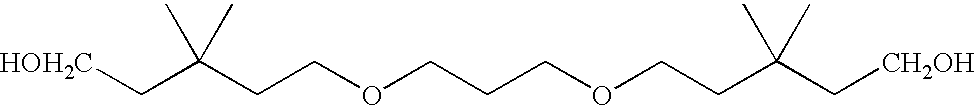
[HOH2C]CC(CCOCCCOCCC(C[CH2OH])(C)C)(C)C
